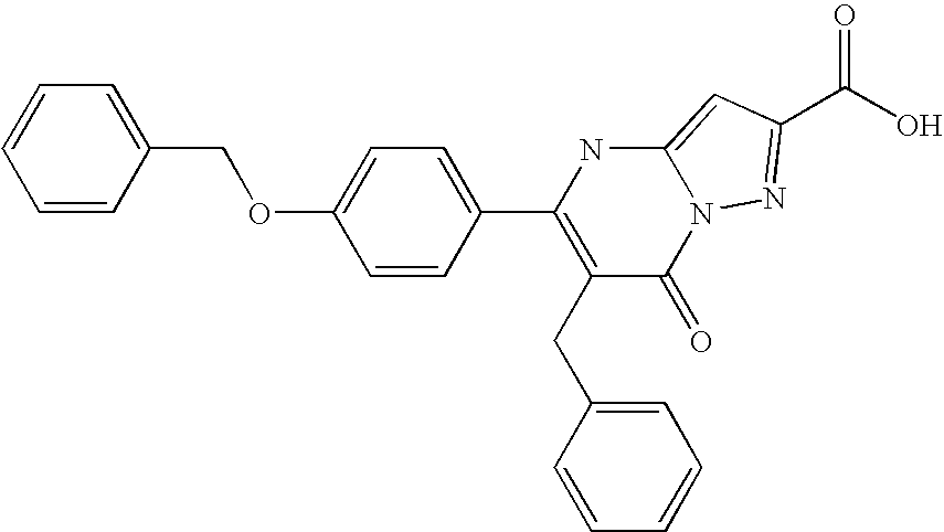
C1=CC(COC2=CC=C(C3=C(CC4=CC=CC=C4)C(=O)N4C(=CC(C(O)=O)=N4)N3)C=C2)=CC=C1
